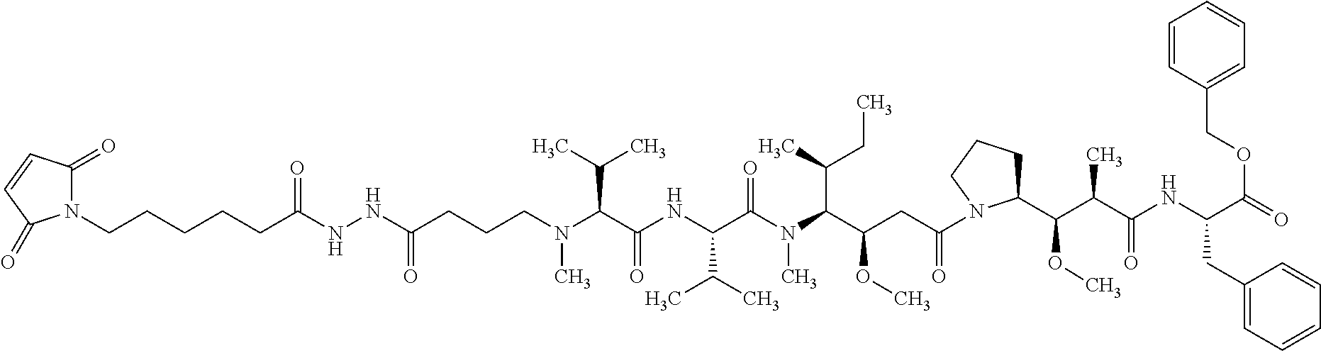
N1(CCCCCC(=O)NNC(CCCN(C(C(NC(C(N(C(C(CC(=O)N2C(C(C(C(NC(C(=O)OCC3=CC=CC=C3)CC3=CC=CC=C3)=O)C)OC)CCC2)OC)C(C)CC)C)=O)C(C)C)=O)C(C)C)C)=O)C(=O)C=CC1=O
